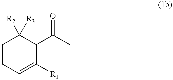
C1CC=C([R1])C(C(C)=O)C1([R2])[R3]
